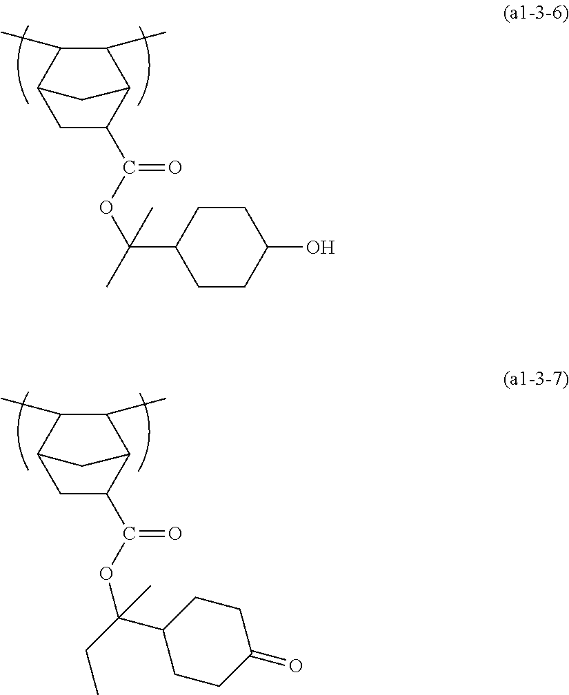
C1C(C(=O)OC(C)(C2CCC(O)CC2)C)C2C(C)C(C)C1C2.C1C(C(=O)OC(CC)(C2CCC(=O)CC2)C)C2C(C)C(C)C1C2
